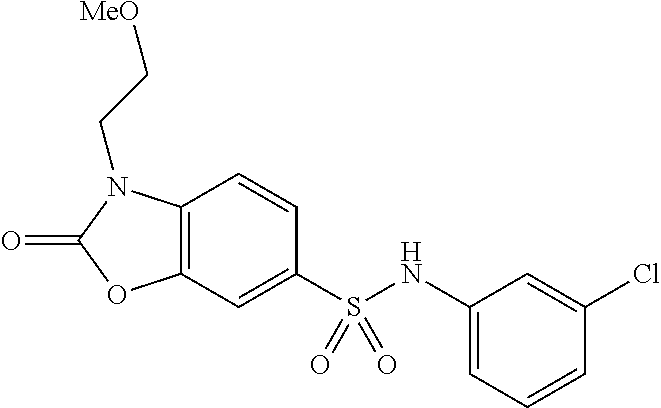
C1=CC2=C(C=C1S(NC1=CC=CC(Cl)=C1)(=O)=O)OC(=O)N2CC[MeO]
